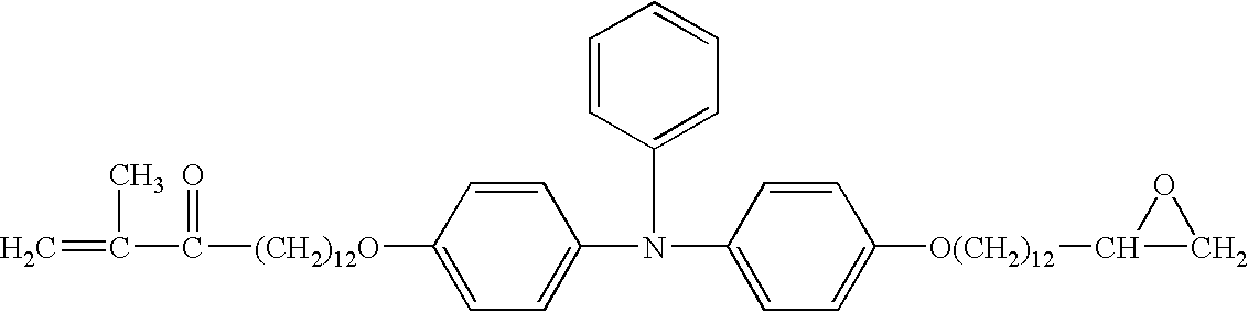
C1=C(N(C2=CC=CC=C2)C2=CC=C([O(CH2)12]C3CO3)C=C2)C=CC([(CH2)12O]C(=O)C(C)=C)=C1
